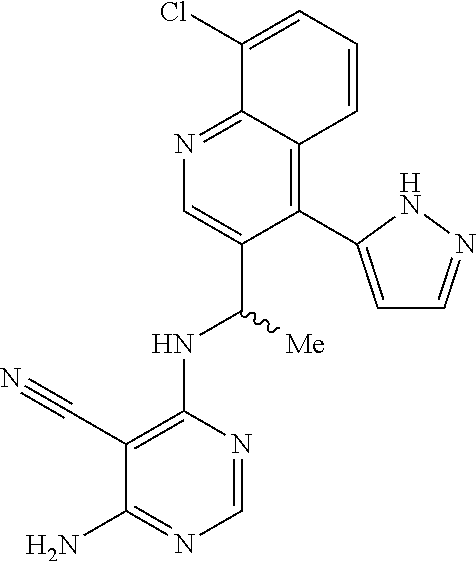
C1(C2=CC=NN2)=C2C(=NC=C1C([Me])NC1=C(C#N)C(N)=NC=N1)C(Cl)=CC=C2
